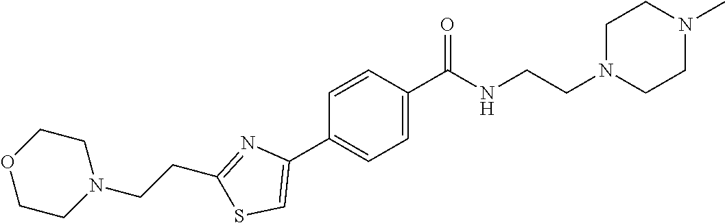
C1OCCN(CCC2=NC(C3=CC=C(C(NCCN4CCN(C)CC4)=O)C=C3)=CS2)C1
